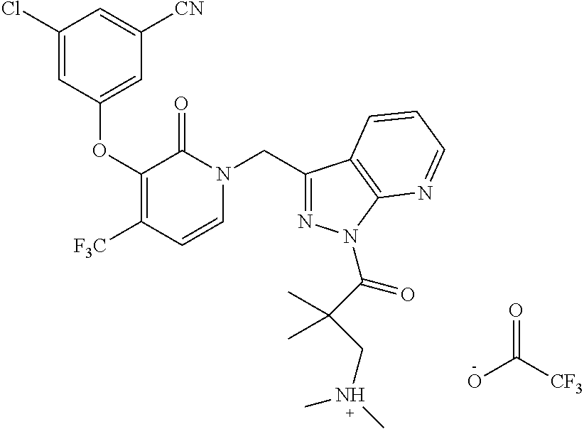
C1(Cl)=CC(OC2=C([F3C])C=CN(CC3=NN(C(C(C)(C)CN(C)C)=O)C4=C3C=CC=N4)C2=O)=CC([CN])=C1.OC([CF3])=O
